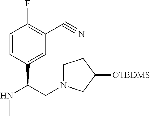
C1=CC(C(CN2CCC([OTBDMS])C2)NC)=CC(C#N)=C1F
